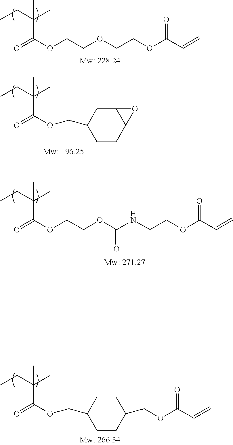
O=C(OCCOCCOC(=O)C=C)C(C)(CC)C.O=C(OCCOC(NCCOC(=O)C=C)=O)C(C)(CC)C.O=C(OCC1CCC2C(C1)O2)C(C)(CC)C.O=C(OCC1CCC(COC(=O)C=C)CC1)C(C)(CC)C
